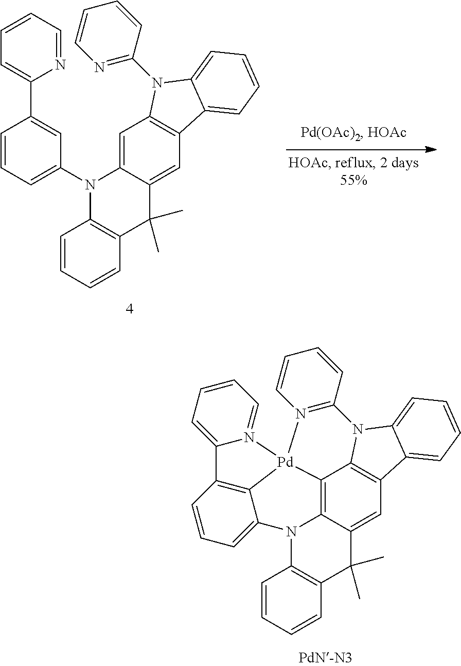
C1=CC=CC2=C1N1C3=C4C5=C(C=C3C2(C)C)C2=CC=CC=C2N5C2=N(C=CC=C2)[Pd]42C3=C(C4=CC=CC=N42)C=CC=C31.C1=CC=CC2=C1N(C1=CC=CC(C3=CC=CC=N3)=C1)C1=CC3=C(C=C1C2(C)C)C1=CC=CC=C1N3C1=NC=CC=C1
